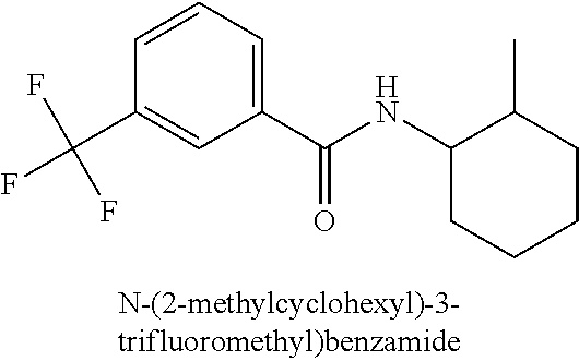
C1(C(NC2C(C)CCCC2)=O)=CC=CC(C(F)(F)F)=C1
